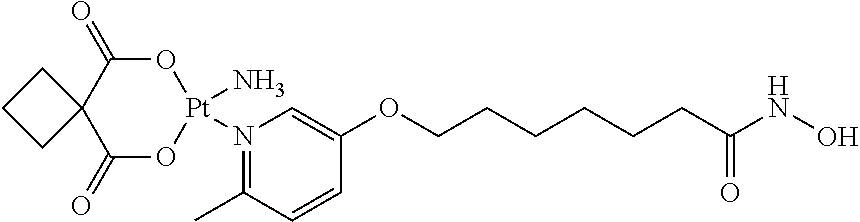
N1([Pt]2(N)OC(=O)C3(C(=O)O2)CCC3)=C(C)C=CC(OCCCCCCC(NO)=O)=C1
